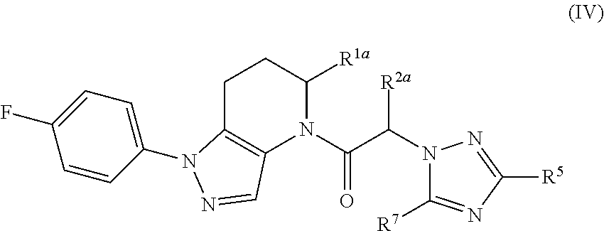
C1C2=C(N(C(C(N3C([R7])=NC([R5])=N3)[R2a])=O)C([R1a])C1)C=NN2C1=CC=C(F)C=C1
